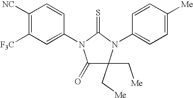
C1([NC])=C([F3C])C=C(N2C(=O)C(C[Me])(C[Me])N(C3=CC=C([Me])C=C3)C2=S)C=C1
